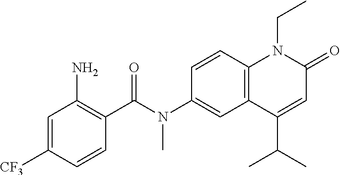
N(C1=CC2=C(C=C1)N(CC)C(=O)C=C2C(C)C)(C(C1=C(N)C=C([CF3])C=C1)=O)C
